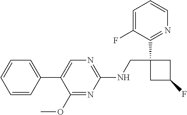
C1(C2=CN=C(NCC3(C4=NC=CC=C4F)CC(F)C3)N=C2OC)=CC=CC=C1
